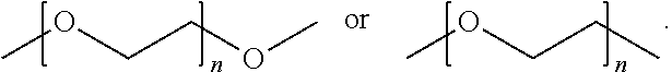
COCCOC.COCCC
